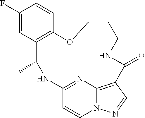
C1(F)=CC2=C(C=C1)OCCCNC(=O)C1=C3N(C=CC(=N3)NC2C)N=C1
